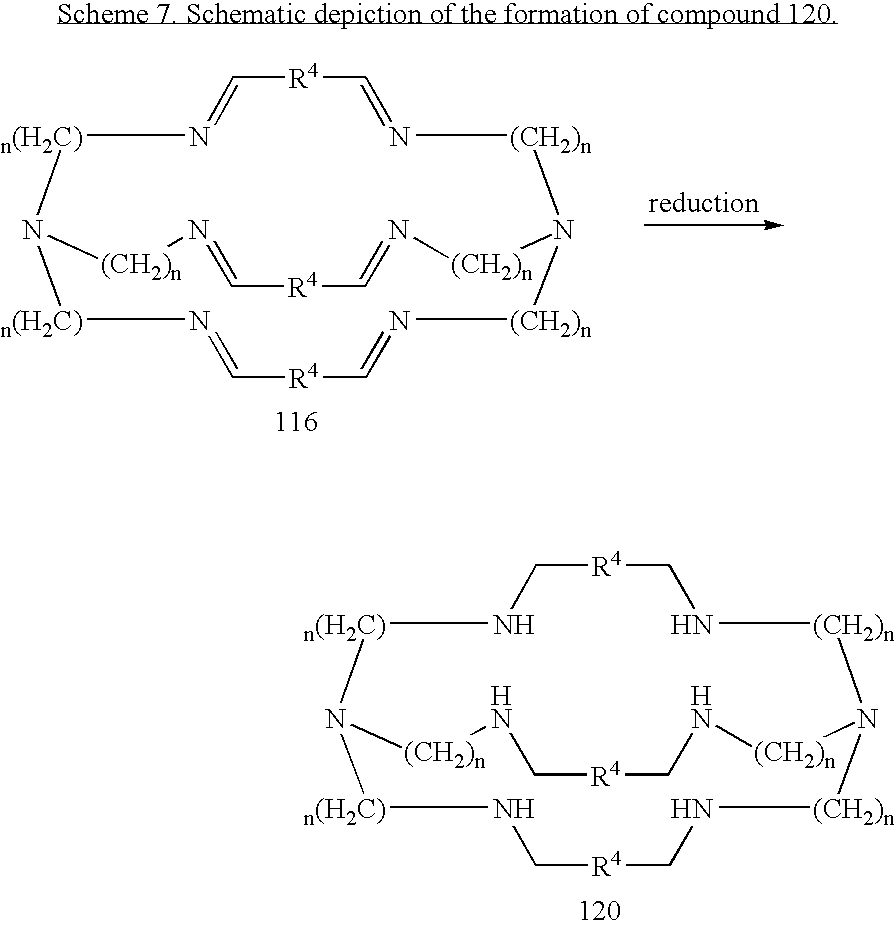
[R4]1CN[n(H2C)]N2[n(H2C)]NC[R4]CN[(CH2)n]N([(CH2)n]NC1)[(CH2)n]NC[R4]CN[(CH2)n]2.[R4]1C=N[n(H2C)]N2[n(H2C)]N=C[R4]C=N[(CH2)n]N([(CH2)n]N=C1)[(CH2)n]N=C[R4]C=N[(CH2)n]2
